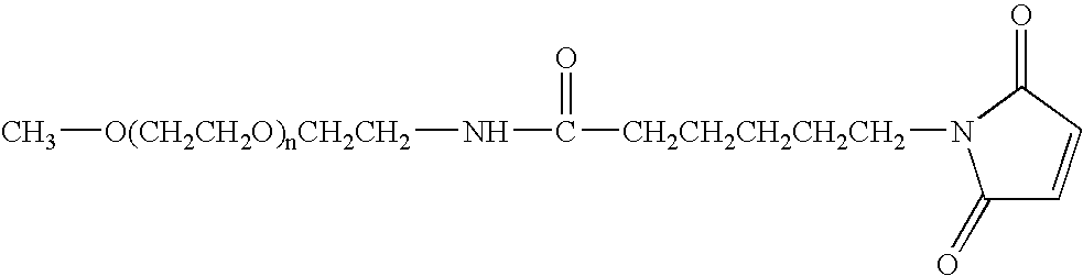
[O(CH2CH2O)nCH2CH2](C)NC([CH2CH2CH2CH2CH2]N1C(=O)C=CC1=O)=O
